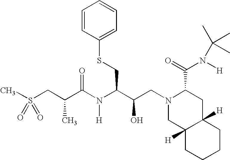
S(CC(C(N(C(C(O)CN1CC2([H])C([H])(CC1C(N(C(C)(C)C)[H])=O)CCCC2)CSC1=CC=CC=C1)[H])=O)C)(=O)(C)=O
